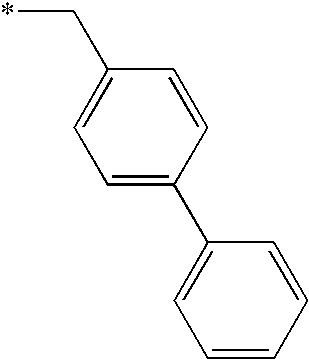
C1=C(C2=CC=CC=C2)C=CC(C*)=C1
